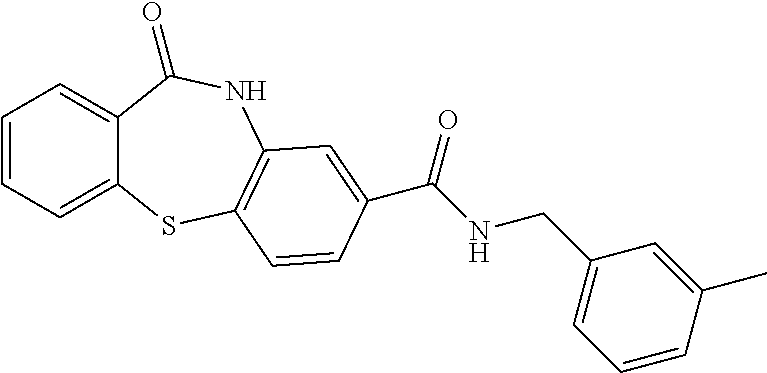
C1=CC=C2C(=C1)C(=O)NC1=C(S2)C=CC(C(NCC2=CC=CC(C)=C2)=O)=C1
